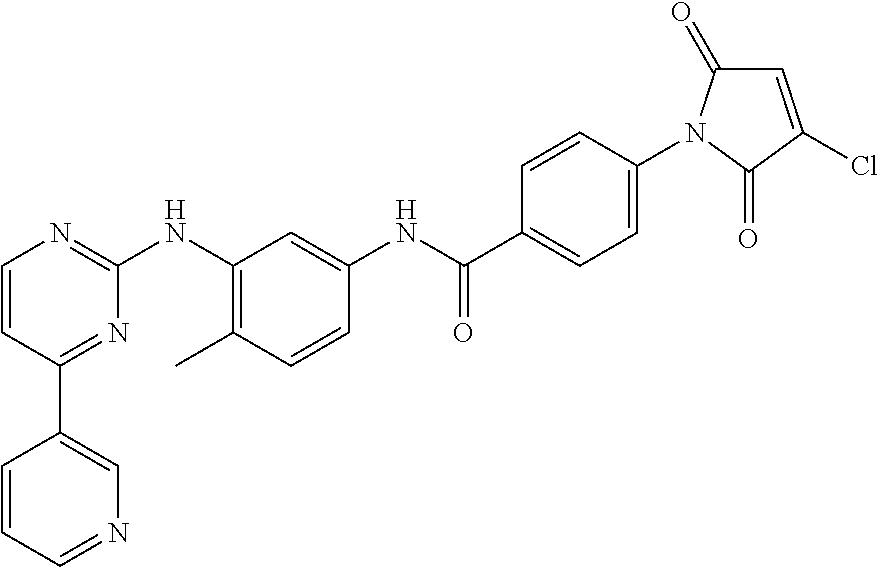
C1(C2=CN=CC=C2)=NC(NC2=C(C)C=CC(NC(C3=CC=C(N4C(=O)C=C(Cl)C4=O)C=C3)=O)=C2)=NC=C1
